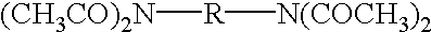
[(CH3CO)2N][R][N(COCH3)2]
